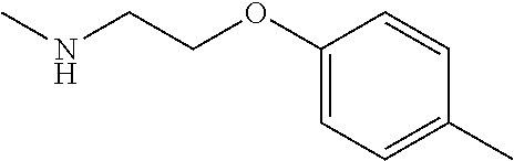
CNCCOC1=CC=C(C)C=C1
